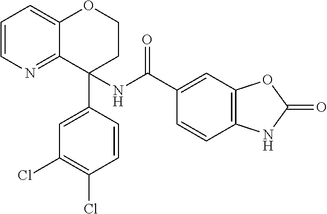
C1=CN=C2C(=C1)OCCC2(C1=CC(Cl)=C(Cl)C=C1)NC(C1=CC2=C(C=C1)NC(=O)O2)=O
